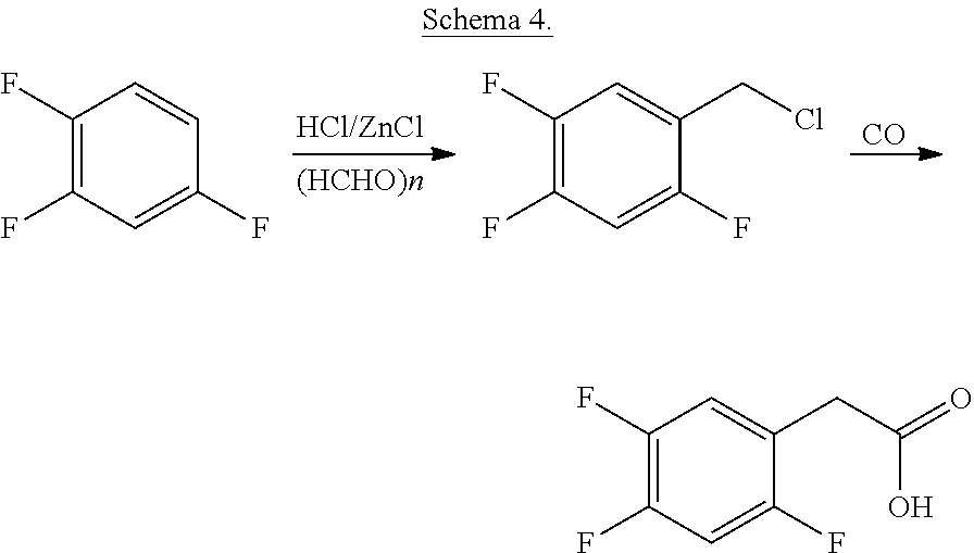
C1(F)=C(F)C=C(F)C=C1.C1(F)=C(F)C=C(F)C(CCl)=C1.[CO].C1(F)=C(F)C=C(F)C(CC(=O)O)=C1
